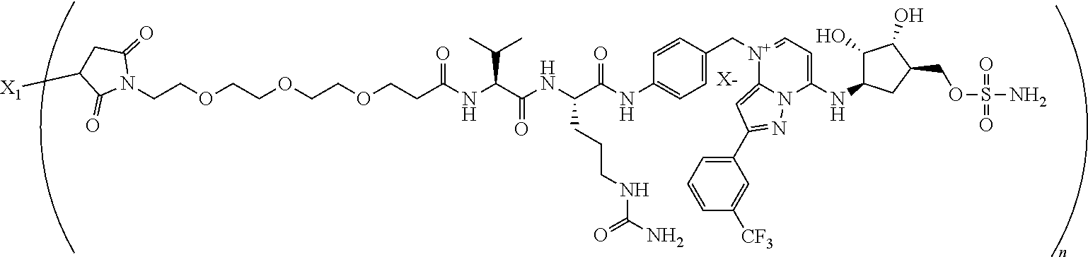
[X-].N1(CCOCCOCCOCCC(NC(C(NC(C(NC2=CC=C(C[N+]3=CC=C(NC4C(O)C(O)C(COS(N)(=O)=O)C4)N4C3=CC(C3=CC=CC([CF3])=C3)=N4)C=C2)=O)CCCNC(=O)N)=O)C(C)C)=O)C(=O)CC([X1])C1=O
